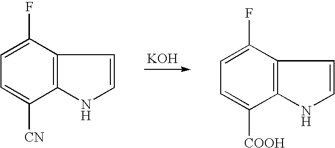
[KOH].C12=C(C(F)=CC=C1[CN])C=CN2.C12=C(C(F)=CC=C1[COOH])C=CN2
